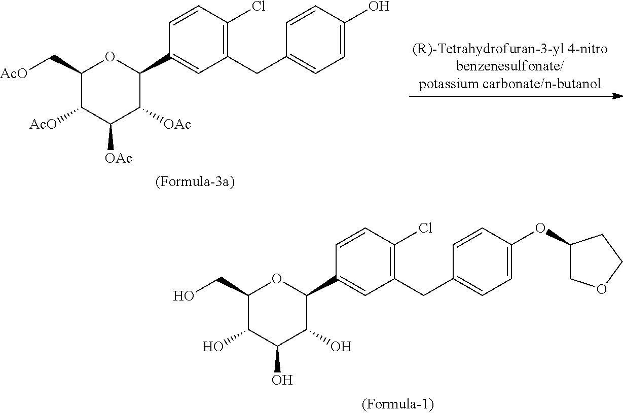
C1(CO)C(O)C(O)C(O)C(C2=CC(CC3=CC=C(OC4COCC4)C=C3)=C(Cl)C=C2)O1.C1(C[AcO])C([AcO])C([OAc])C([OAc])C(C2=CC(CC3=CC=C(O)C=C3)=C(Cl)C=C2)O1
